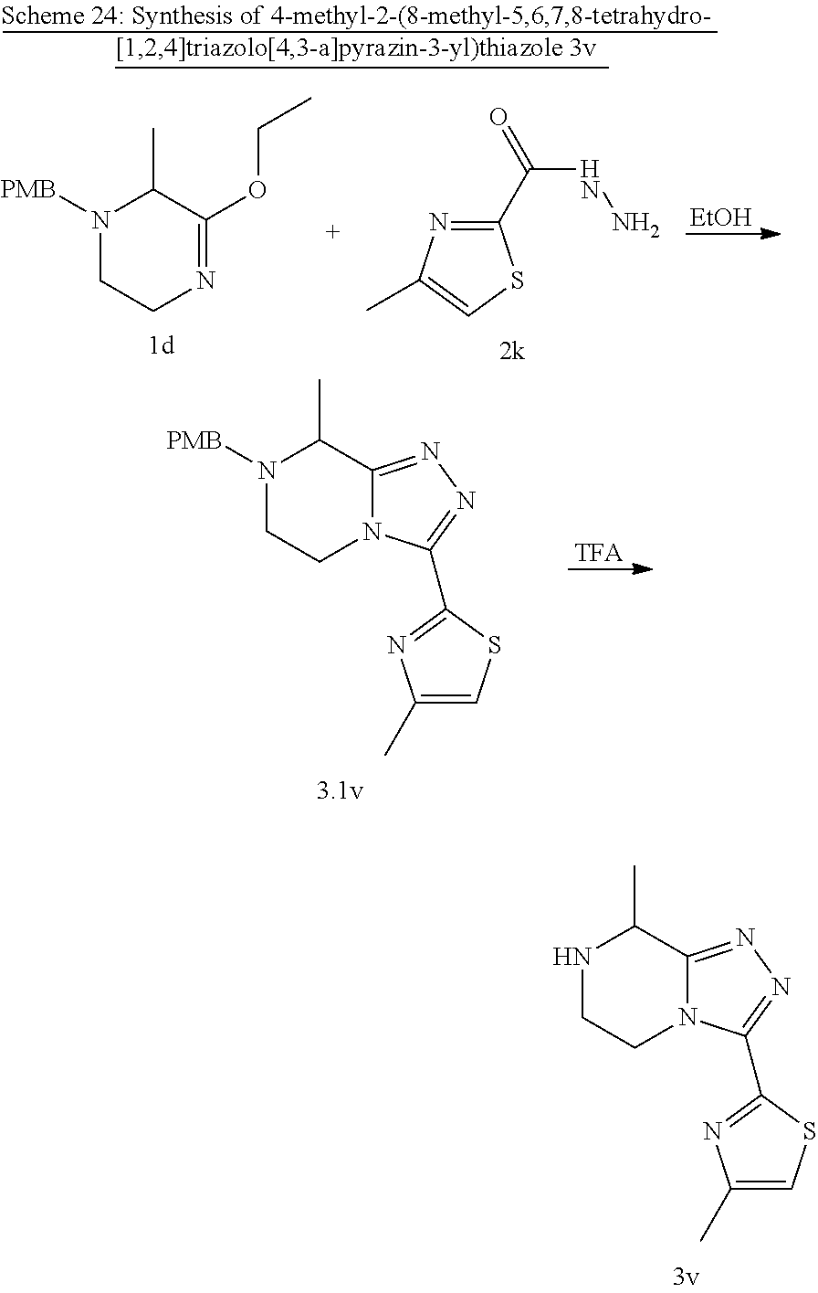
N1CCN2C(=NN=C2C2=NC(C)=CS2)C1C.N1([PMB])CCN2C(=NN=C2C2=NC(C)=CS2)C1C.[TFA].[EtOH].N1([PMB])CCN=C(OCC)C1C.C1(C(NN)=O)=NC(C)=CS1
